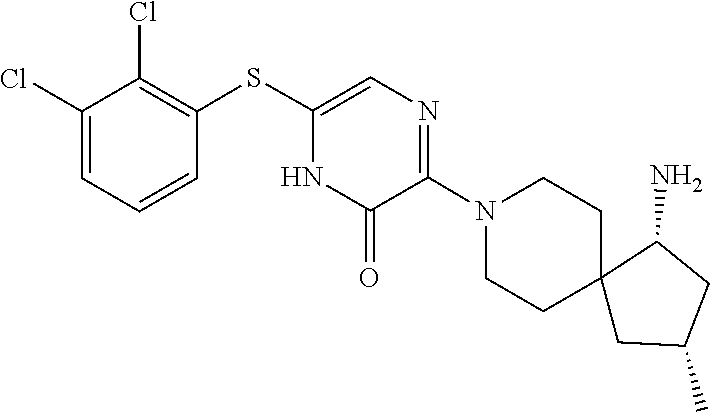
C1C2(CCN(C3=NC=C(SC4=C(Cl)C(Cl)=CC=C4)NC3=O)C1)CC(C)CC2N
